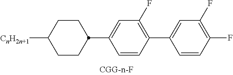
[CnH2n+1]C1CCC(C2=CC(F)=C(C3=CC(F)=C(F)C=C3)C=C2)CC1
